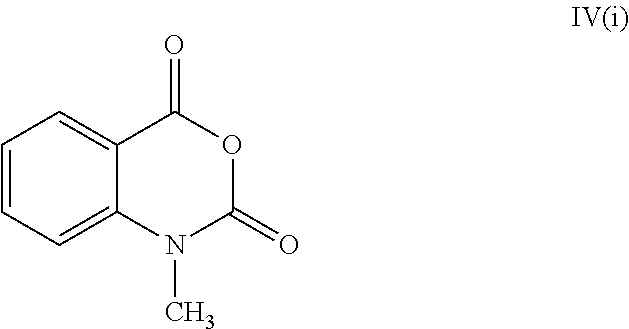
C1=CC=C2C(=C1)C(=O)OC(=O)N2C
